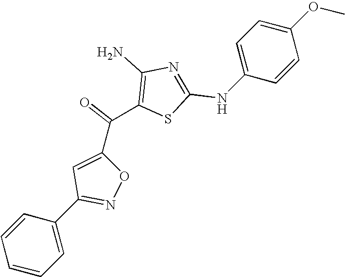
C1=CC=CC=C1C1=NOC(C(C2=C(N)N=C(NC3=CC=C(OC)C=C3)S2)=O)=C1
